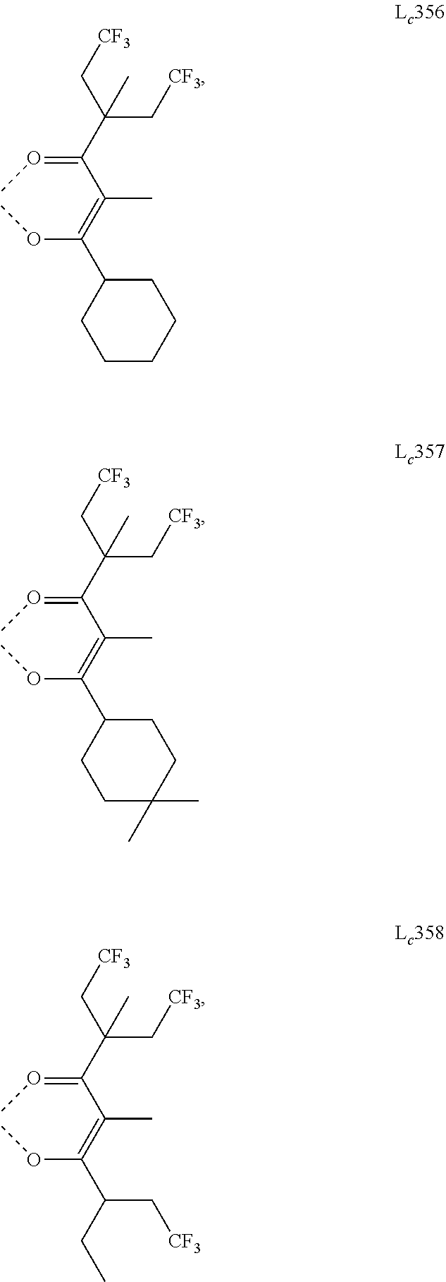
C(C[CF3])(C[CF3])(C(=OC)C(=C(OC)C1CCCCC1)C)C.C(C[CF3])(C[CF3])(C(=OC)C(=C(OC)C1CCC(C)(C)CC1)C)C.C(C[CF3])(C[CF3])(C(=OC)C(=C(OC)C(C[CF3])CC)C)C
